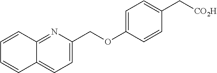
N1=C2C(=CC=C1COC1=CC=C(C[CO2H])C=C1)C=CC=C2
